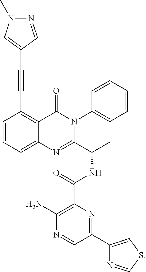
C1=CC=C2C(=C1C#CC1=CN(C)N=C1)C(=O)N(C1=CC=CC=C1)C(C(C)NC(=O)C1=C(N)N=CC(C3=CSC=N3)=N1)=N2
